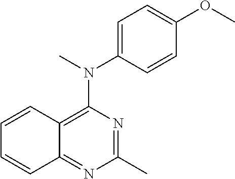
C1(C)=NC(N(C2=CC=C(OC)C=C2)C)=C2C(=N1)C=CC=C2
